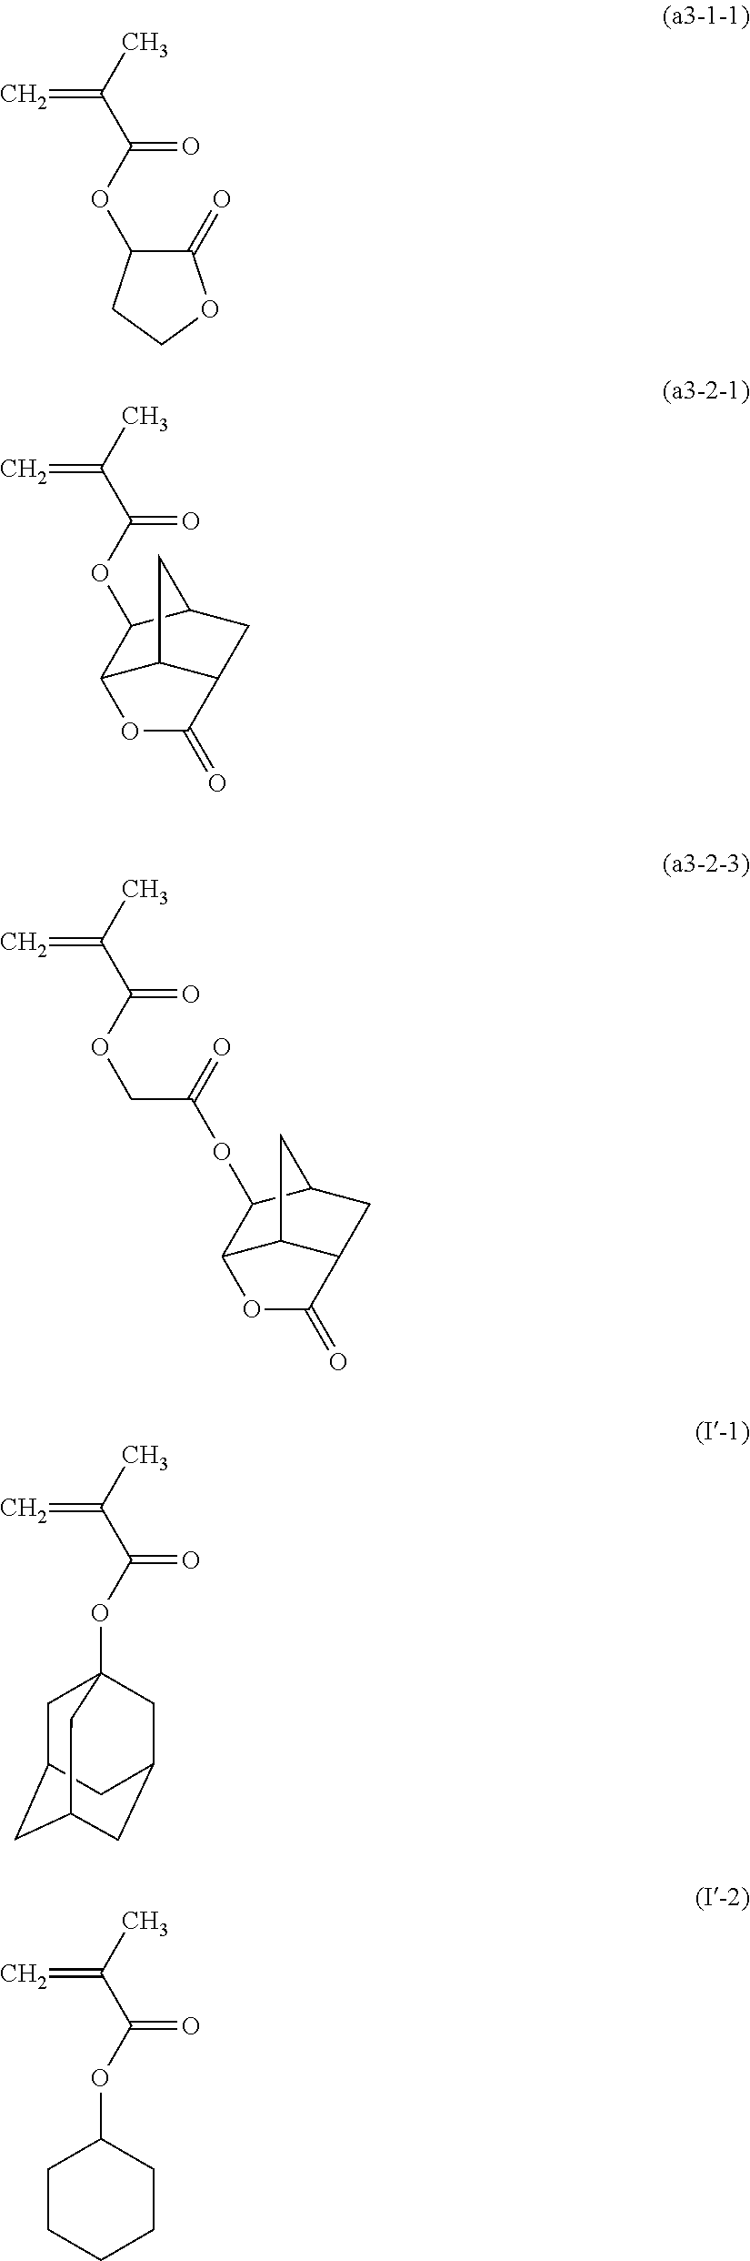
CC(C(OC1C(=O)OCC1)=O)=C.CC(C(OC1C2C3C(CC1C3)C(=O)O2)=O)=C.CC(C(OCC(=O)OC1C2C3C(CC1C3)C(=O)O2)=O)=C.CC(C(OC12CC3CC(CC(C1)C3)C2)=O)=C.CC(C(OC1CCCCC1)=O)=C
